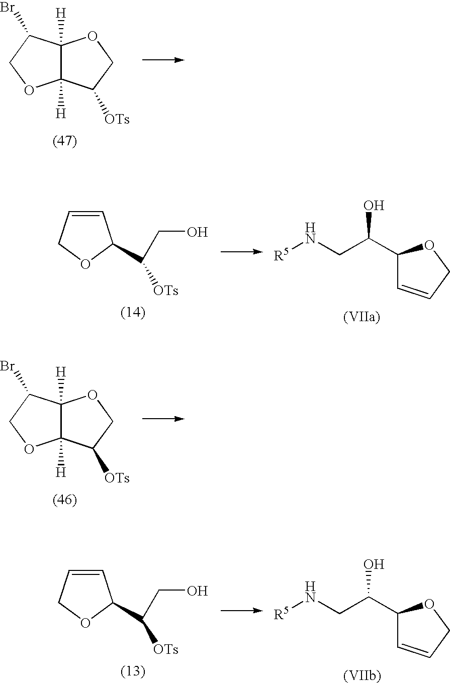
C12([H])C([H])(C([OTs])CO1)OCC2Br.C1=CCOC1C(CO)[OTs].[R5]NCC(C1C=CCO1)O.C12([H])C([H])(C([OTs])CO1)OCC2Br.C1=CCOC1C(CO)[OTs].[R5]NCC(C1C=CCO1)O
